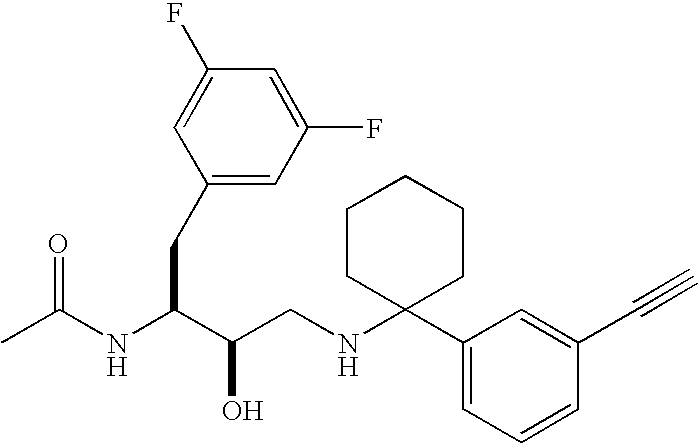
CC(NC(C(CNC1(C2=CC=CC(C#C)=C2)CCCCC1)O)CC1=CC(F)=CC(F)=C1)=O
